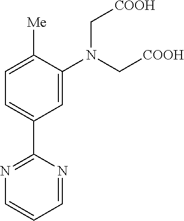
C1=C(N(C[COOH])C[COOH])C([Me])=CC=C1C1=NC=CC=N1
